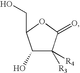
C1(O)C([R3])([R4])C(=O)OC1CO
